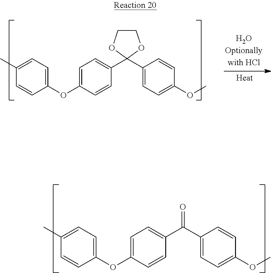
C1=CC(OC2=CC=C(C(C3=CC=C(OC)C=C3)=O)C=C2)=CC=C1C.C1=CC(OC2=CC=C(C3(C4=CC=C(OC)C=C4)OCCO3)C=C2)=CC=C1C
